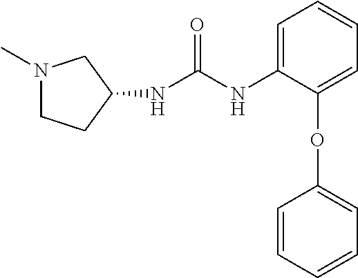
N1(C)CCC(NC(NC2=CC=CC=C2OC2=CC=CC=C2)=O)C1
